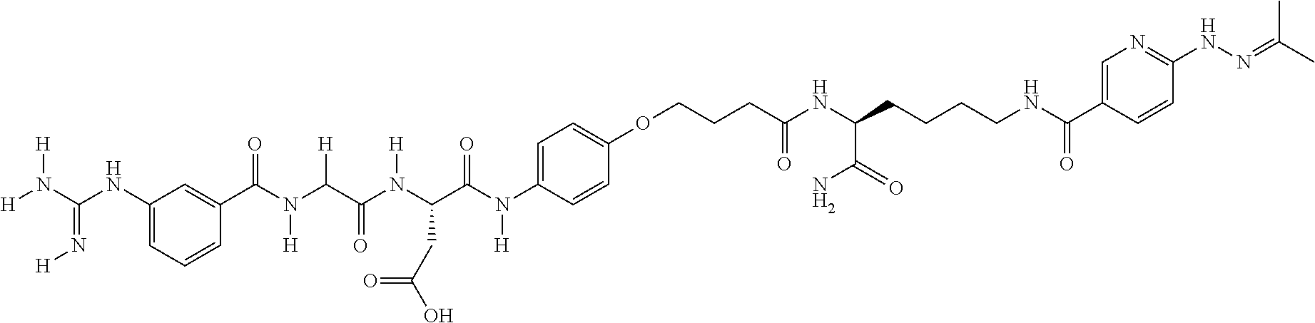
[H]N(C(=N[H])NC1=CC=CC(C(N([H])C(C(N(C(C(N(C2=CC=C(OCCCC(NC(CCCCNC(=O)C3=CN=C(NN=C(C)C)C=C3)C(N)=O)=O)C=C2)[H])=O)CC(=O)O)[H])=O)[H])=O)=C1)[H]
